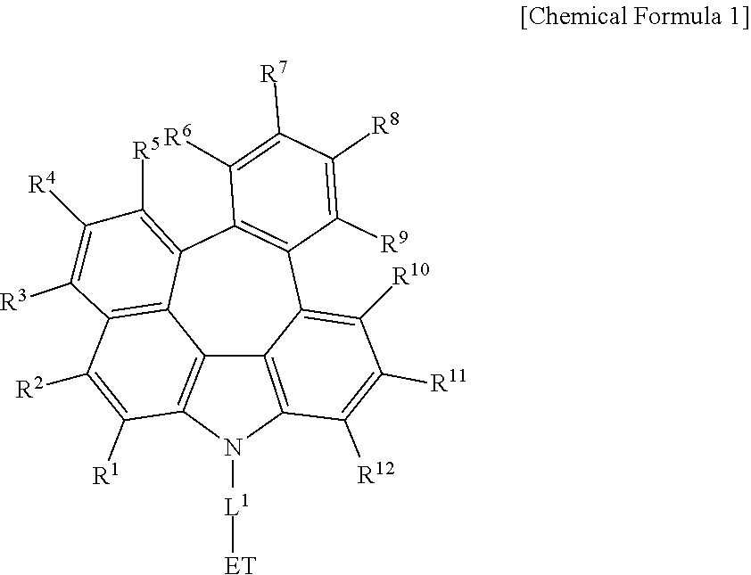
C12=C([R10])C([R11])=C([R12])C3=C1C1=C(C([R1])=C([R2])C4=C1C(=C([R5])C([R4])=C4[R3])C1=C2C([R9])=C([R8])C([R7])=C1[R6])N3[L1][ET]
